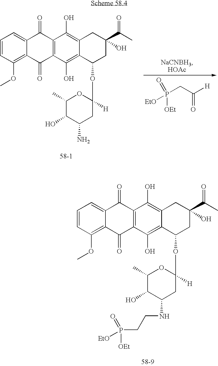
C1=CC(OC)=C2C(=C1)C(=O)C1=C(C2=O)C(O)=C2C(=C1O)CC(C(C)=O)(O)CC2OC1([H])OC(C)C(O)C(N)C1.P(CC([H])=O)(=O)([OEt])[EtO].C1=CC(OC)=C2C(=C1)C(=O)C1=C(C2=O)C(O)=C2C(=C1O)CC(C(C)=O)(O)CC2OC1([H])OC(C)C(O)C(NCCP(=O)([OEt])[EtO])C1
